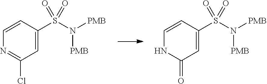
O=C1NC=CC(S(N([PMB])[PMB])(=O)=O)=C1.ClC1=NC=CC(S(N([PMB])[PMB])(=O)=O)=C1
